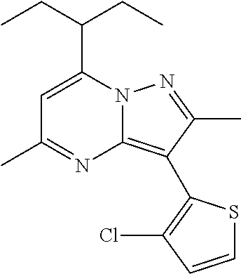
C1=C(C(CC)CC)N2C(=C(C3=C(Cl)C=CS3)C(C)=N2)N=C1C
